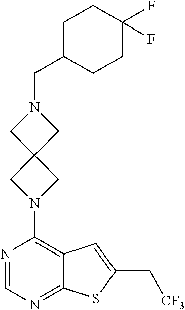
C12=C(N3CC4(C3)CN(CC3CCC(F)(F)CC3)C4)N=CN=C1SC(C[CF3])=C2
